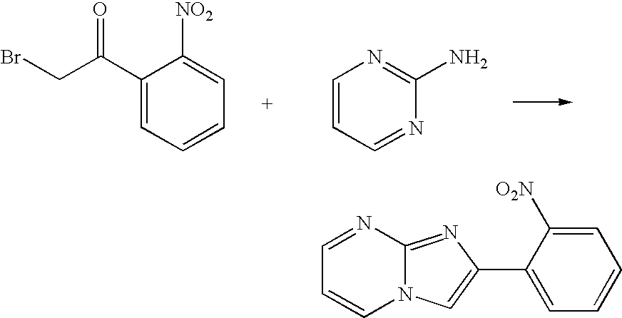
C1(C(CBr)=O)=CC=CC=C1[NO2].C1=CC=NC(N)=N1.C12=NC(C3=CC=CC=C3[O2N])=CN1C=CC=N2
